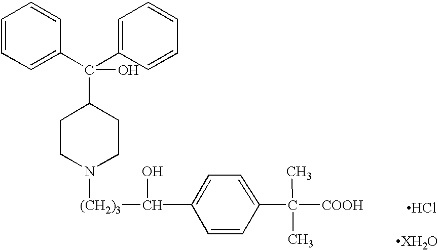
[XH2O].Cl.C1CN([(CH2)3]C(O)C2=CC=C(C(C)([COOH])C)C=C2)CCC1C(O)(C1=CC=CC=C1)C1=CC=CC=C1
